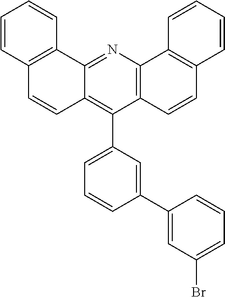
C12=C(N=C3C(=C1C1=CC=CC(C4=CC(Br)=CC=C4)=C1)C=CC1=C3C=CC=C1)C1=C(C=C2)C=CC=C1
